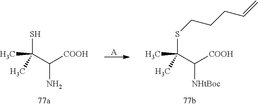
SC(C(N)[COOH])(C)C.[A].S(C(C([NHtBoc])[COOH])(C)C)CCCC=C
